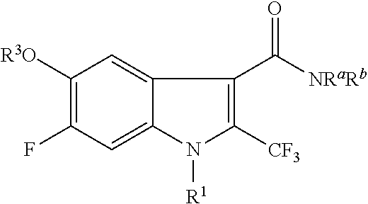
C1([R3O])=C(F)C=C2C(=C1)C(C([NRaRb])=O)=C([CF3])N2[R1]
